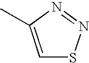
C1=C(C)N=NS1
